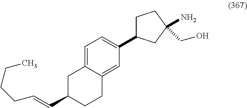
C1C(C=CCCCC)CCC2=CC(C3CCC(N)(CO)C3)=CC=C12
